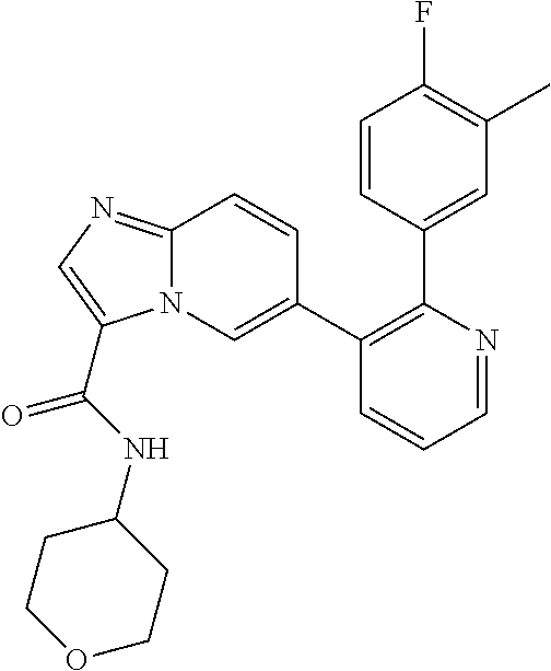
C1(C2=CN3C(=NC=C3C(NC3CCOCC3)=O)C=C2)=C(C2=CC(C)=C(F)C=C2)N=CC=C1
